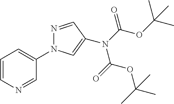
C1=CN=CC(N2N=CC(N(C(OC(C)(C)C)=O)C(=O)OC(C)(C)C)=C2)=C1
